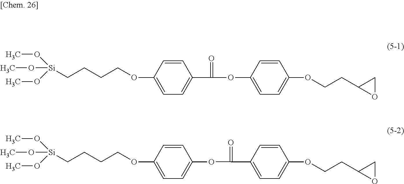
C1=CC(OCCCC[Si](OC)(OC)OC)=CC=C1C(OC1=CC=C(OCCC2OC2)C=C1)=O.C1=CC(OCCCC[Si](OC)(OC)OC)=CC=C1OC(C1=CC=C(OCCC2OC2)C=C1)=O
